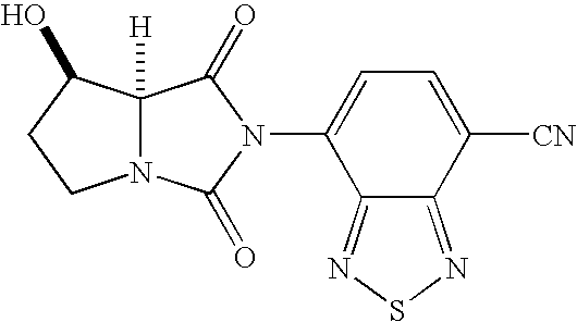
C12=NSN=C1C([CN])=CC=C2N1C(=O)N2C([H])(C1=O)C(O)CC2
